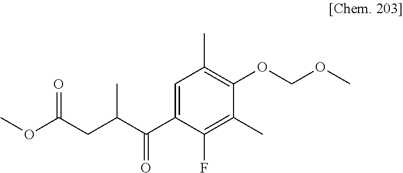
COC(CC(C(C1=CC(C)=C(OCOC)C(C)=C1F)=O)C)=O
